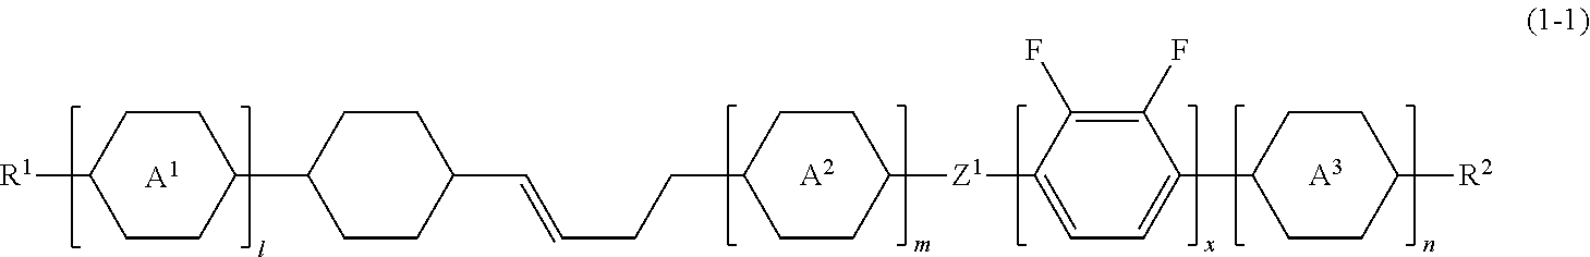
[A1].[R1]C1CCC(C2CCC(C=CCCC3CCC([Z1]C4=CC=C(C5CCC([R2])CC5)C(F)=C4F)CC3)CC2)CC1.[A2].[A3]
